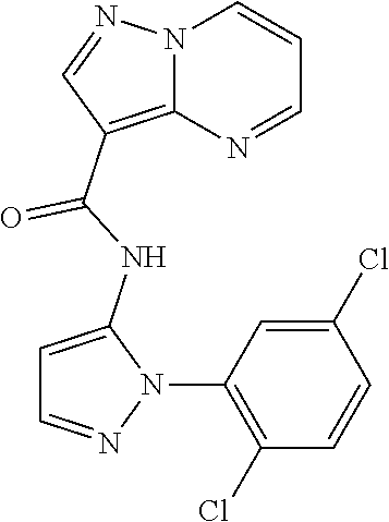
N12C(=C(C(NC3=CC=NN3C3=C(Cl)C=CC(Cl)=C3)=O)C=N1)N=CC=C2
